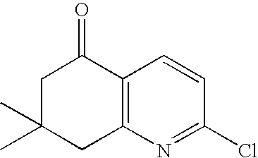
C1C(C)(C)CC2=C(C1=O)C=CC(Cl)=N2
